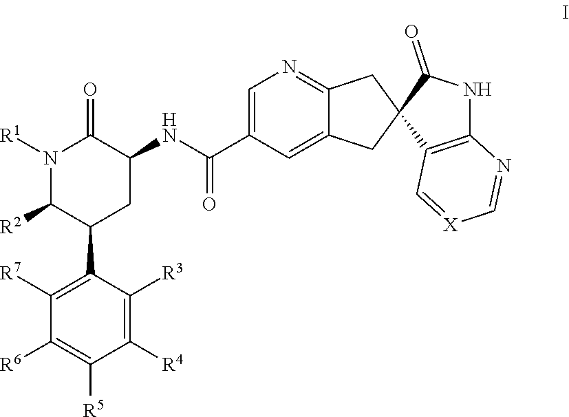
C1([R4])=C([R3])C(C2CC(NC(C3=CN=C4C(=C3)CC3(C4)C4=C(NC3=O)N=C[X]=C4)=O)C(=O)N([R1])C2[R2])=C([R7])C([R6])=C1[R5]
